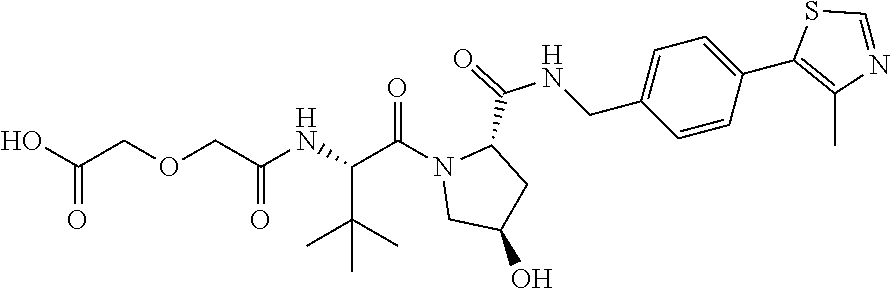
C1(C2=C(C)N=CS2)=CC=C(CNC(C2N(C(C(NC(COCC(O)=O)=O)C(C)(C)C)=O)CC(O)C2)=O)C=C1
